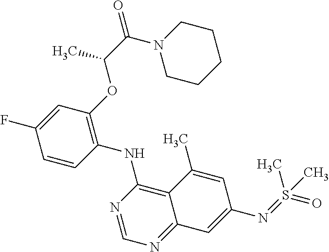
C1=CC(NC2=C3C(=NC=N2)C=C(N=S(=O)(C)C)C=C3C)=C(OC(C(=O)N2CCCCC2)C)C=C1F
